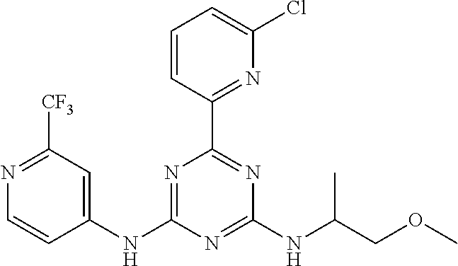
N1=C([CF3])C=C(NC2=NC(C3=NC(Cl)=CC=C3)=NC(NC(COC)C)=N2)C=C1
